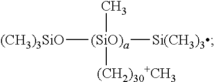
[(CH3)3SiO][(SiO)a]([(CH2)30+CH3])(C)[Si(CH3)3]
